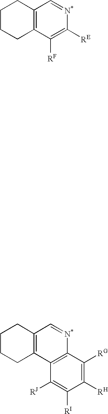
C12=C(C([RF])=C([RE])[N*]=C1)CCCC2.C12=C(C3=C([N*]=C1)C([RG])=C([RH])C([RI])=C3[RJ])CCCC2
